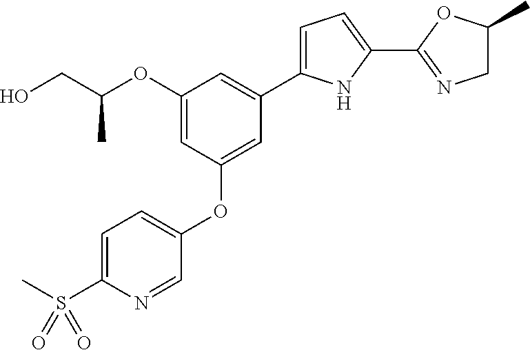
OCC(OC1=CC(OC2=CC=C(S(C)(=O)=O)N=C2)=CC(C2=CC=C(C3=NCC(C)O3)N2)=C1)C
